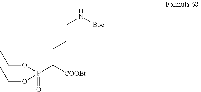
C(C([COOEt])P(OCC)(=O)OCC)CCN[Boc]
